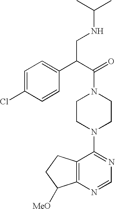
C12=C(N=CN=C1N1CCN(C(=O)C(CNC(C)C)C3=CC=C(Cl)C=C3)CC1)C([MeO])CC2
